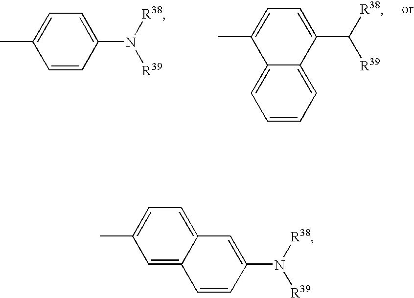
C1(N([R38])[R39])=CC=C(C)C=C1.C1(C)=CC=C(C([R38])[R39])C2=CC=CC=C12.C1(C)=CC=C2C(=C1)C=CC(N([R38])[R39])=C2
